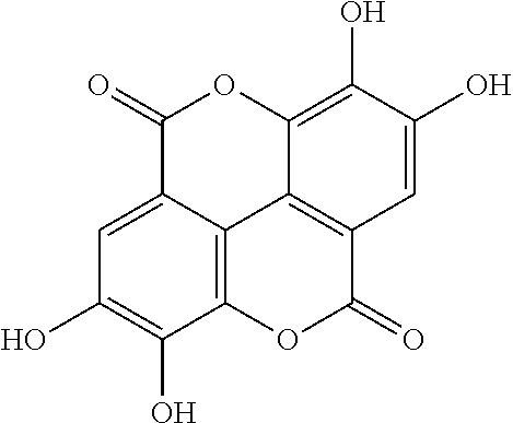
C12=C3C(=CC(O)=C1O)C(=O)OC1=C(O)C(O)=CC(=C31)C(=O)O2
